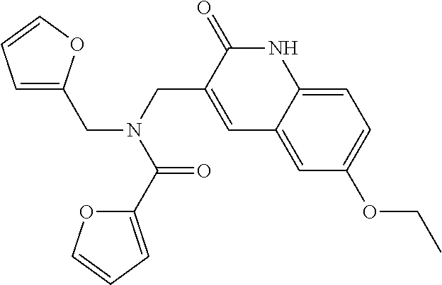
C(N(C(C1=CC=CO1)=O)CC1=CC2=CC(OCC)=CC=C2NC1=O)C1=CC=CO1
